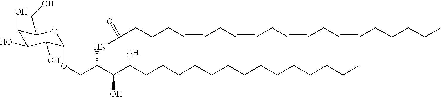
C1(O)C(O)C(O)C(OCC(C(C(CCCCCCCCCCCCCC)O)O)NC(=O)CCCC=CCC=CCC=CCC=CCCCCC)OC1CO
